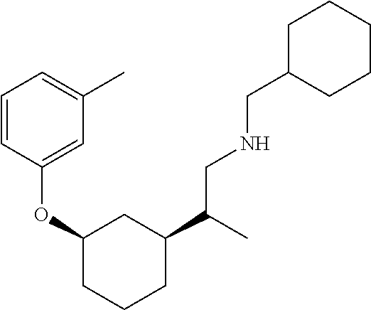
C1=CC(OC2CCCC(C(C)CNCC3CCCCC3)C2)=CC(C)=C1
